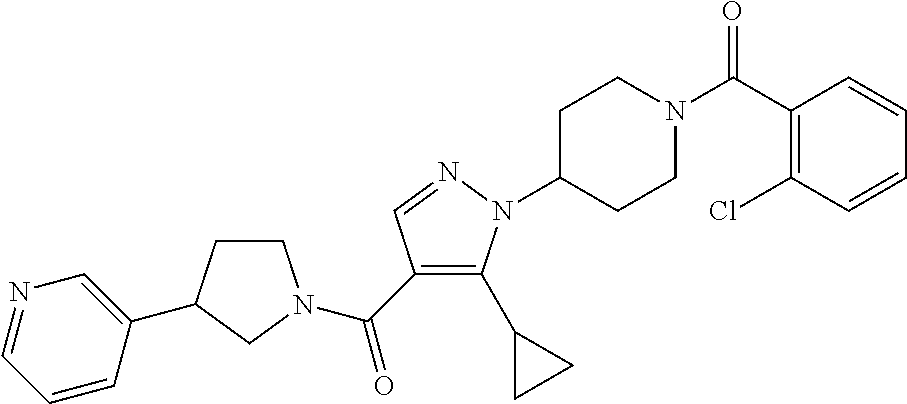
C1CC(C2=CN=CC=C2)CN1C(C1=C(C2CC2)N(C2CCN(C(=O)C3=C(Cl)C=CC=C3)CC2)N=C1)=O
